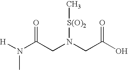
[H]N(C(CN(CC(O)=O)[S(O)2]C)=O)C
